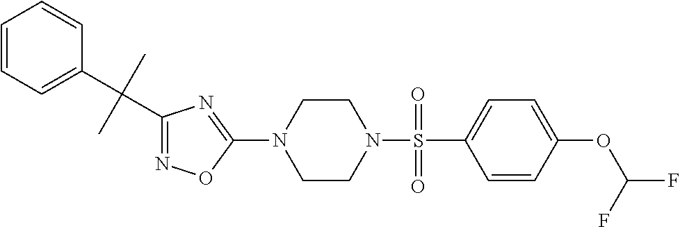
N1=C(C(C2=CC=CC=C2)(C)C)N=C(N2CCN(S(=O)(C3=CC=C(OC(F)F)C=C3)=O)CC2)O1
